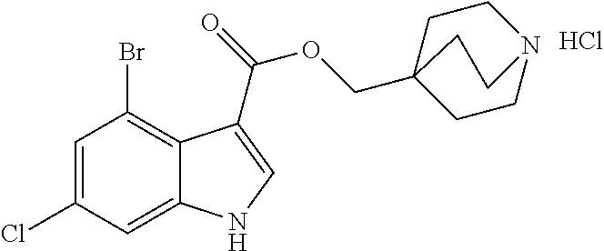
C1=C(Cl)C=C2C(=C1Br)C(C(=O)OCC13CCN(CC1)CC3)=CN2.Cl
